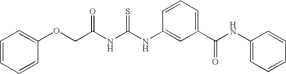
C(NC(NC1=CC(C(=O)NC2=CC=CC=C2)=CC=C1)=S)(=O)COC1=CC=CC=C1
